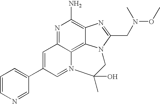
C1=CN=CC(C2=CC3=NC(N)=C4C5=C3N(=C2)C(C)(O)CN5C(CN(C)OC)=N4)=C1
